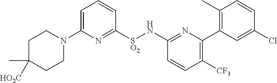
C1C(C)([HO2C])CCN(C2=CC=CC([SO2]NC3=NC(C4=C(C)C=CC(Cl)=C4)=C([CF3])C=C3)=N2)C1
